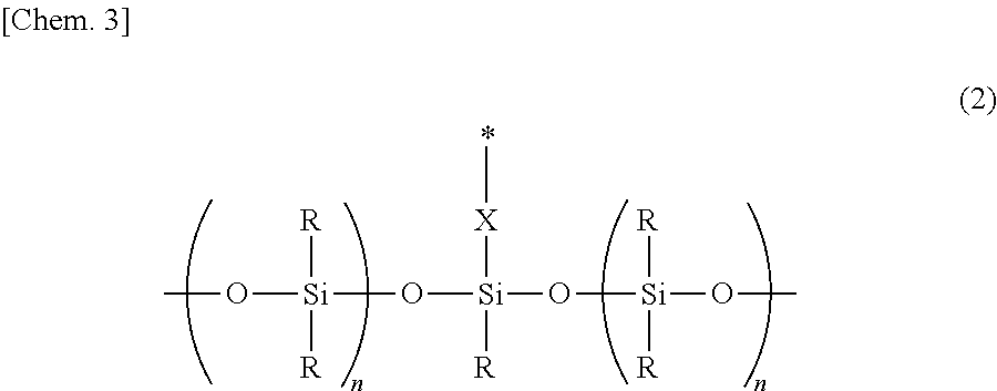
CO[Si]([R])([R])O[Si]([X]C)([R])O[Si]([R])([R])OC
